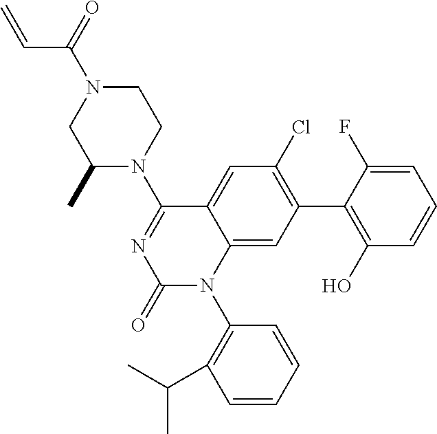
C1(N2C3=CC(C4=C(O)C=CC=C4F)=C(Cl)C=C3C(N3CCN(C(=O)C=C)CC3C)=NC2=O)=C(C(C)C)C=CC=C1
